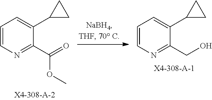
C1=CN=C(C(=O)OC)C(C2CC2)=C1.C1=CN=C(CO)C(C2CC2)=C1
